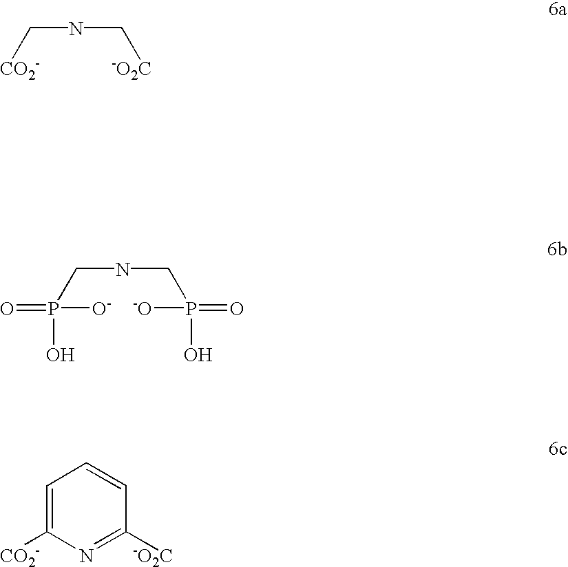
C([CO2-])NC[-O2C].C(P(=O)([O-])O)NCP([-O])(O)=O.C1=C([CO2-])N=C([-O2C])C=C1
